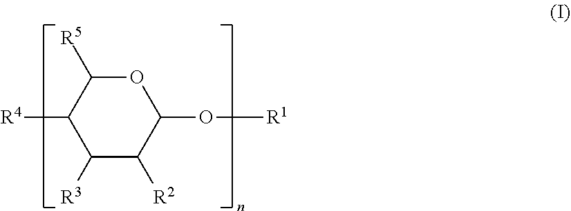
C1([R3])C([R2])C(O[R1])OC([R5])C1[R4]
